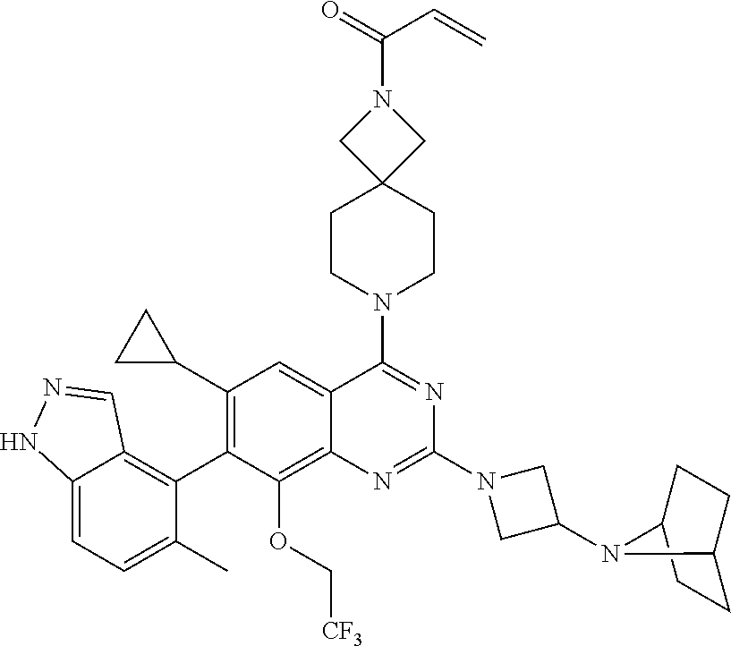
C12=CC=C(C)C(C3=C(C4CC4)C=C4C(=C3OC[CF3])N=C(N3CC(N5C6CCC5CC6)C3)N=C4N3CCC4(CC3)CN(C(C=C)=O)C4)=C1C=NN2
